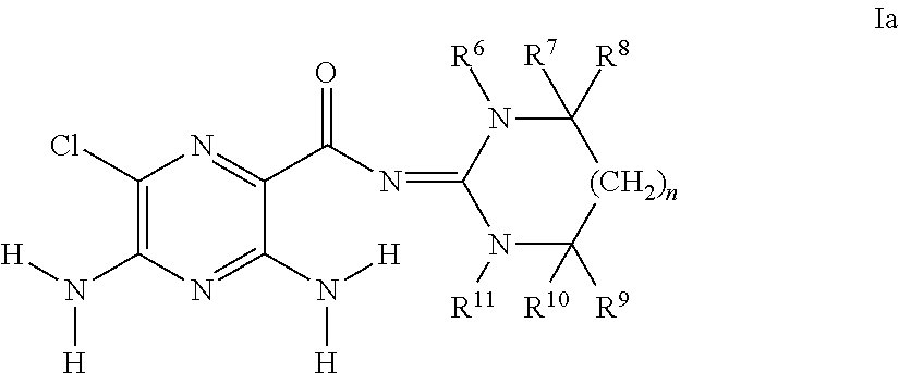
C1(Cl)=C(N([H])[H])N=C(N([H])[H])C(C(N=C2N([R11])C([R9])([R10])[(CH2)n]C([R8])([R7])N2[R6])=O)=N1
